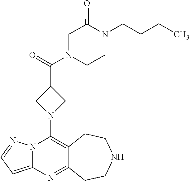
C12=C(N3CC(C(=O)N4CC(=O)N(CCCC)CC4)C3)N3C(=CC=N3)N=C1CCNCC2
